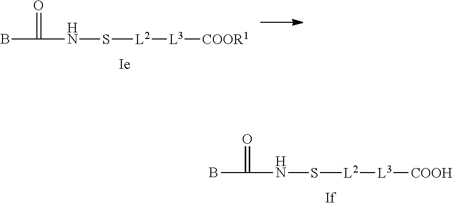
C(NS[L2][L3][COOR1])(B)=O.C(NS[L2][L3][COOH])(B)=O
